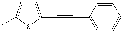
C1=C(C#CC2=CC=CC=C2)SC(C)=C1
